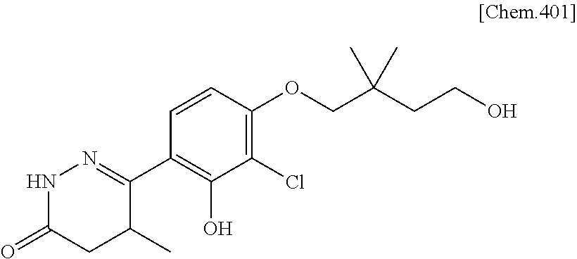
N1C(=O)CC(C)C(C2=C(O)C(Cl)=C(OCC(C)(C)CCO)C=C2)=N1
